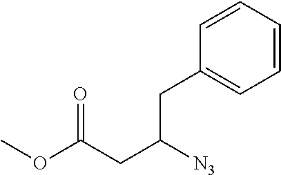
C1=CC=CC(CC(CC(OC)=O)[N3])=C1
